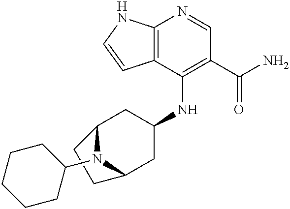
C12=C(C(NC3CC4N(C5CCCCC5)C(C3)CC4)=C(C(N)=O)C=N1)C=CN2
